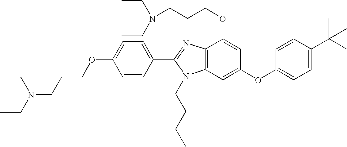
C1=C(OCCCN(CC)CC)C=CC(C2=NC3=C(N2CCCC)C=C(OC2=CC=C(C(C)(C)C)C=C2)C=C3OCCCN(CC)CC)=C1
